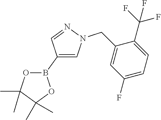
C1(B2OC(C)(C)C(C)(C)O2)=CN(CC2=CC(F)=CC=C2C(F)(F)F)N=C1
